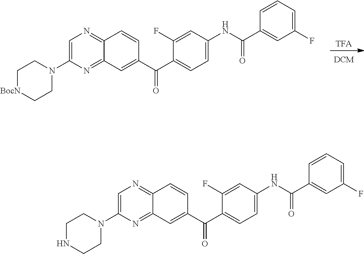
[TFA].N1(C2=CN=C3C(=N2)C=C(C(C2=CC=C(NC(C4=CC(F)=CC=C4)=O)C=C2F)=O)C=C3)CC[BocN]CC1.N1(C2=CN=C3C(=N2)C=C(C(C2=CC=C(NC(C4=CC(F)=CC=C4)=O)C=C2F)=O)C=C3)CCNCC1
